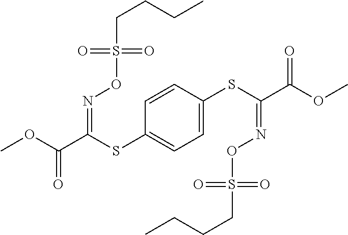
C1=CC(SC(C(OC)=O)=NOS(CCCC)(=O)=O)=CC=C1SC(C(OC)=O)=NOS(CCCC)(=O)=O
